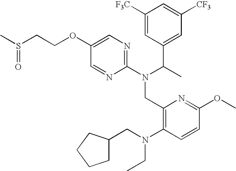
CS(CCOC1=CN=C(N(C(C)C2=CC([CF3])=CC([F3C])=C2)CC2=C(N(CC3CCCC3)CC)C=CC(OC)=N2)N=C1)=O
